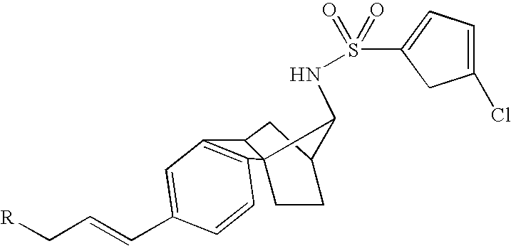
C1(S(NC2C34C(CC2CC3)C2=C4C=CC(C=CC[R])=C2)(=O)=O)=CC=C(Cl)C1
